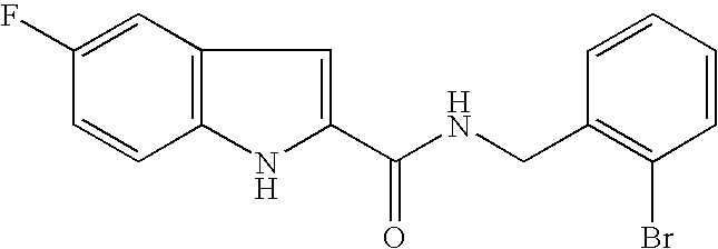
C1(C(NCC2=C(Br)C=CC=C2)=O)=CC2=C(N1)C=CC(F)=C2
